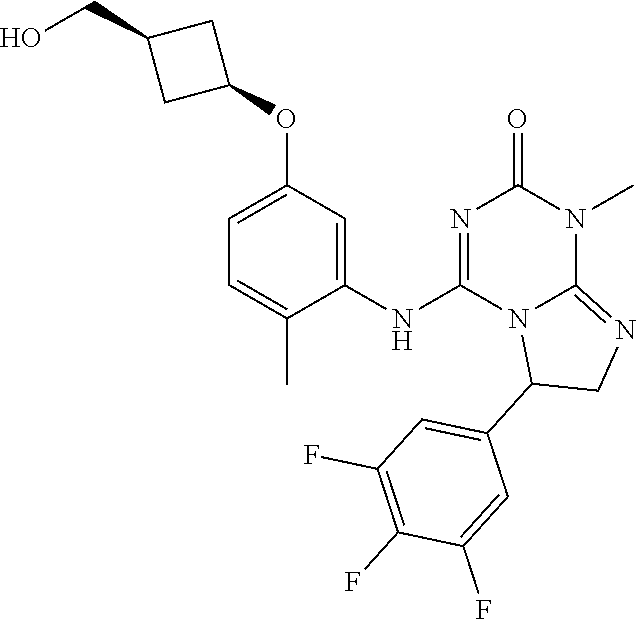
C1=C(OC2CC(CO)C2)C=C(NC2=NC(=O)N(C)C3=NCC(C4=CC(F)=C(F)C(F)=C4)N23)C(C)=C1
